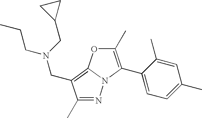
N1=C(C)C(CN(CC2CC2)CCC)=C2N1C(C1=CC=C(C)C=C1C)=C(C)O2
